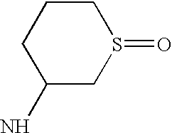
C1(N)CS(=O)CCC1
